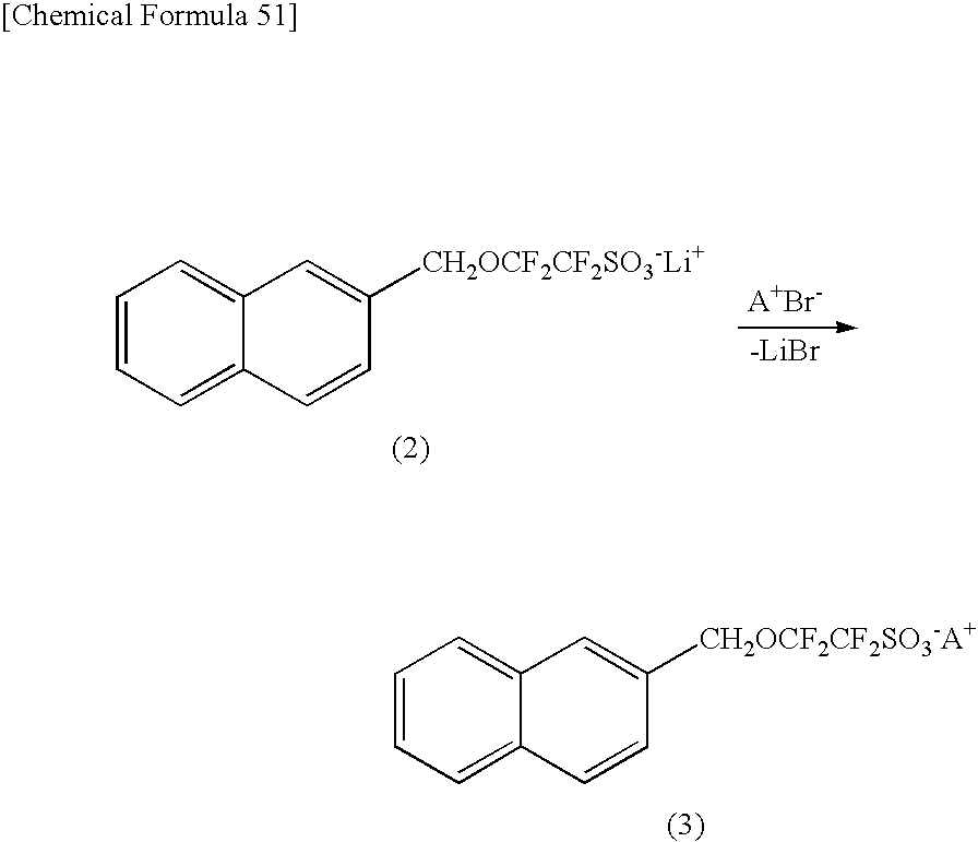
C1=CC=C2C(=C1)C=C([CH2OCF2CF2SO3-Li+])C=C2.[-LiBr].C1=CC=C2C(=C1)C=C([CH2OCF2CF2SO3-A+])C=C2
